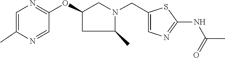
C1C(C)N(CC2=CN=C(NC(=O)C)S2)CC1OC1=NC=C(C)N=C1
